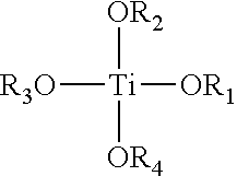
[R3O][Ti]([OR1])([OR2])[OR4]
